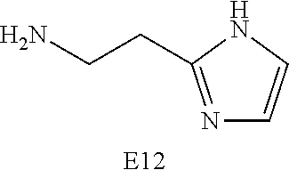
[E12].NCCC1=NC=CN1
